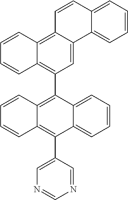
C1=CC=C2C(=C1)C(C1=CN=CN=C1)=C1C(=C2C2=C3C(=C4C(=C2)C2=CC=CC=C2C=C4)C=CC=C3)C=CC=C1
